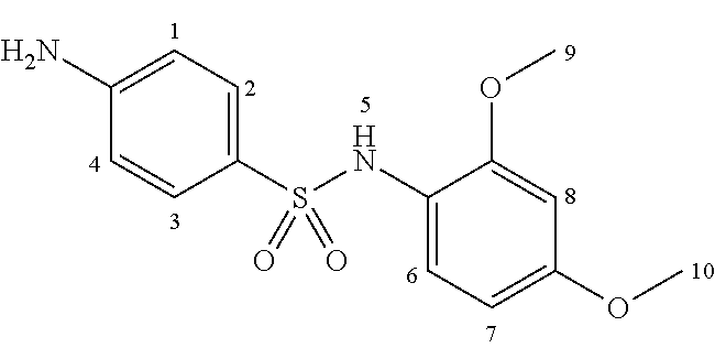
C1(S(NC2=CC=C(OC)C=C2OC)(=O)=O)=CC=C(N)C=C1
